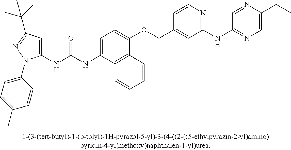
C1(NC(NC2=CC=C(OCC3=CC(NC4=NC=C(CC)N=C4)=NC=C3)C3=C2C=CC=C3)=O)=CC(C(C)(C)C)=NN1C1=CC=C(C)C=C1
